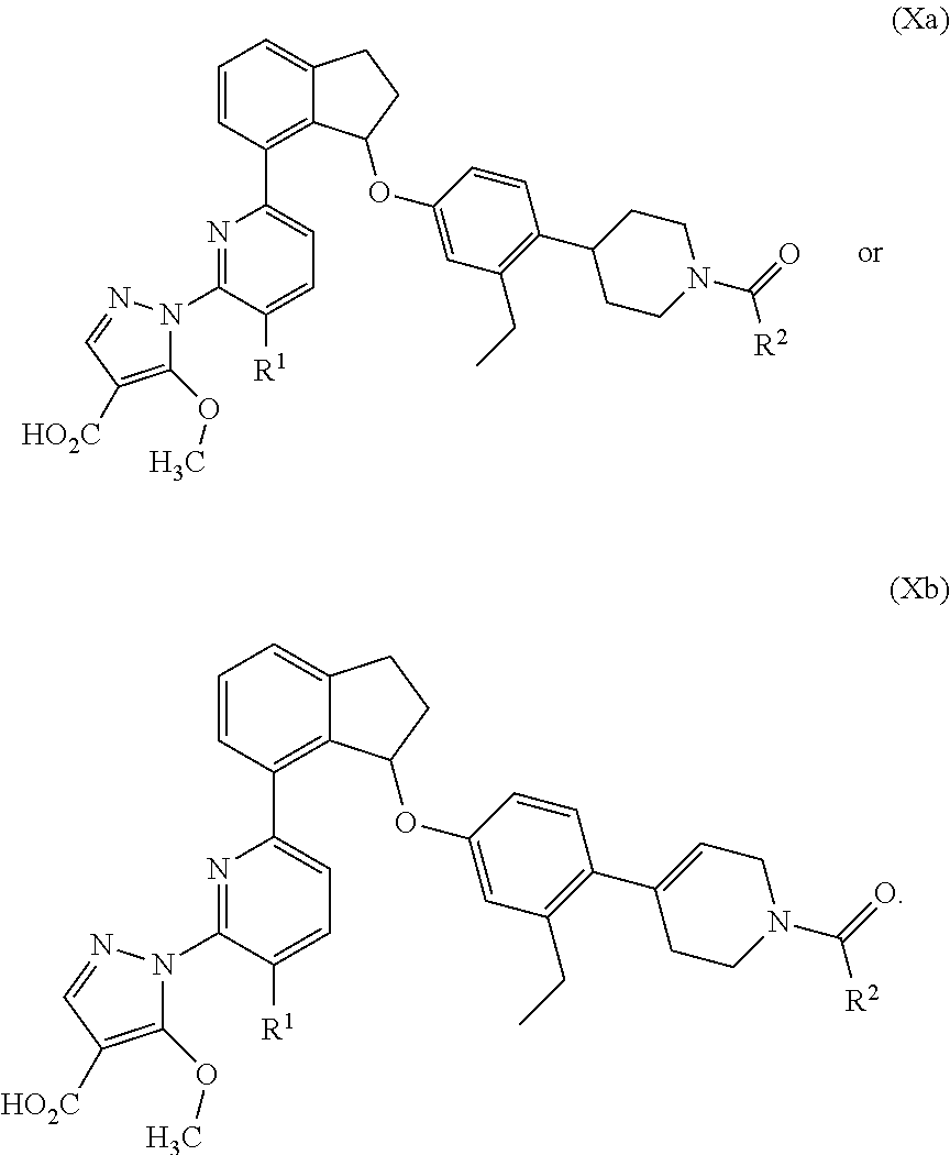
C1=CC(C2=CC=C([R1])C(N3C(OC)=C([HO2C])C=N3)=N2)=C2C(=C1)CCC2OC1=CC(CC)=C(C2CCN(C(=O)[R2])CC2)C=C1.C1=CC(C2=CC=C([R1])C(N3C(OC)=C([HO2C])C=N3)=N2)=C2C(=C1)CCC2OC1=CC(CC)=C(C2=CCN(C(=O)[R2])CC2)C=C1
